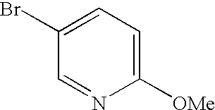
C1([OMe])=CC=C(Br)C=N1
